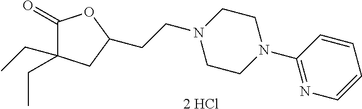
C(CN1CCN(C2=NC=CC=C2)CC1)C1CC(CC)(CC)C(=O)O1.[2 HCl]
